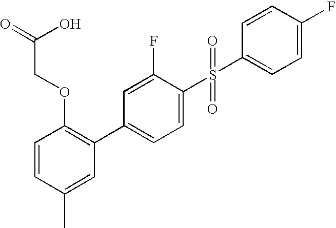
C1=CC(C)=CC(C2=CC=C(S(=O)(=O)C3=CC=C(F)C=C3)C(F)=C2)=C1OCC(=O)O
